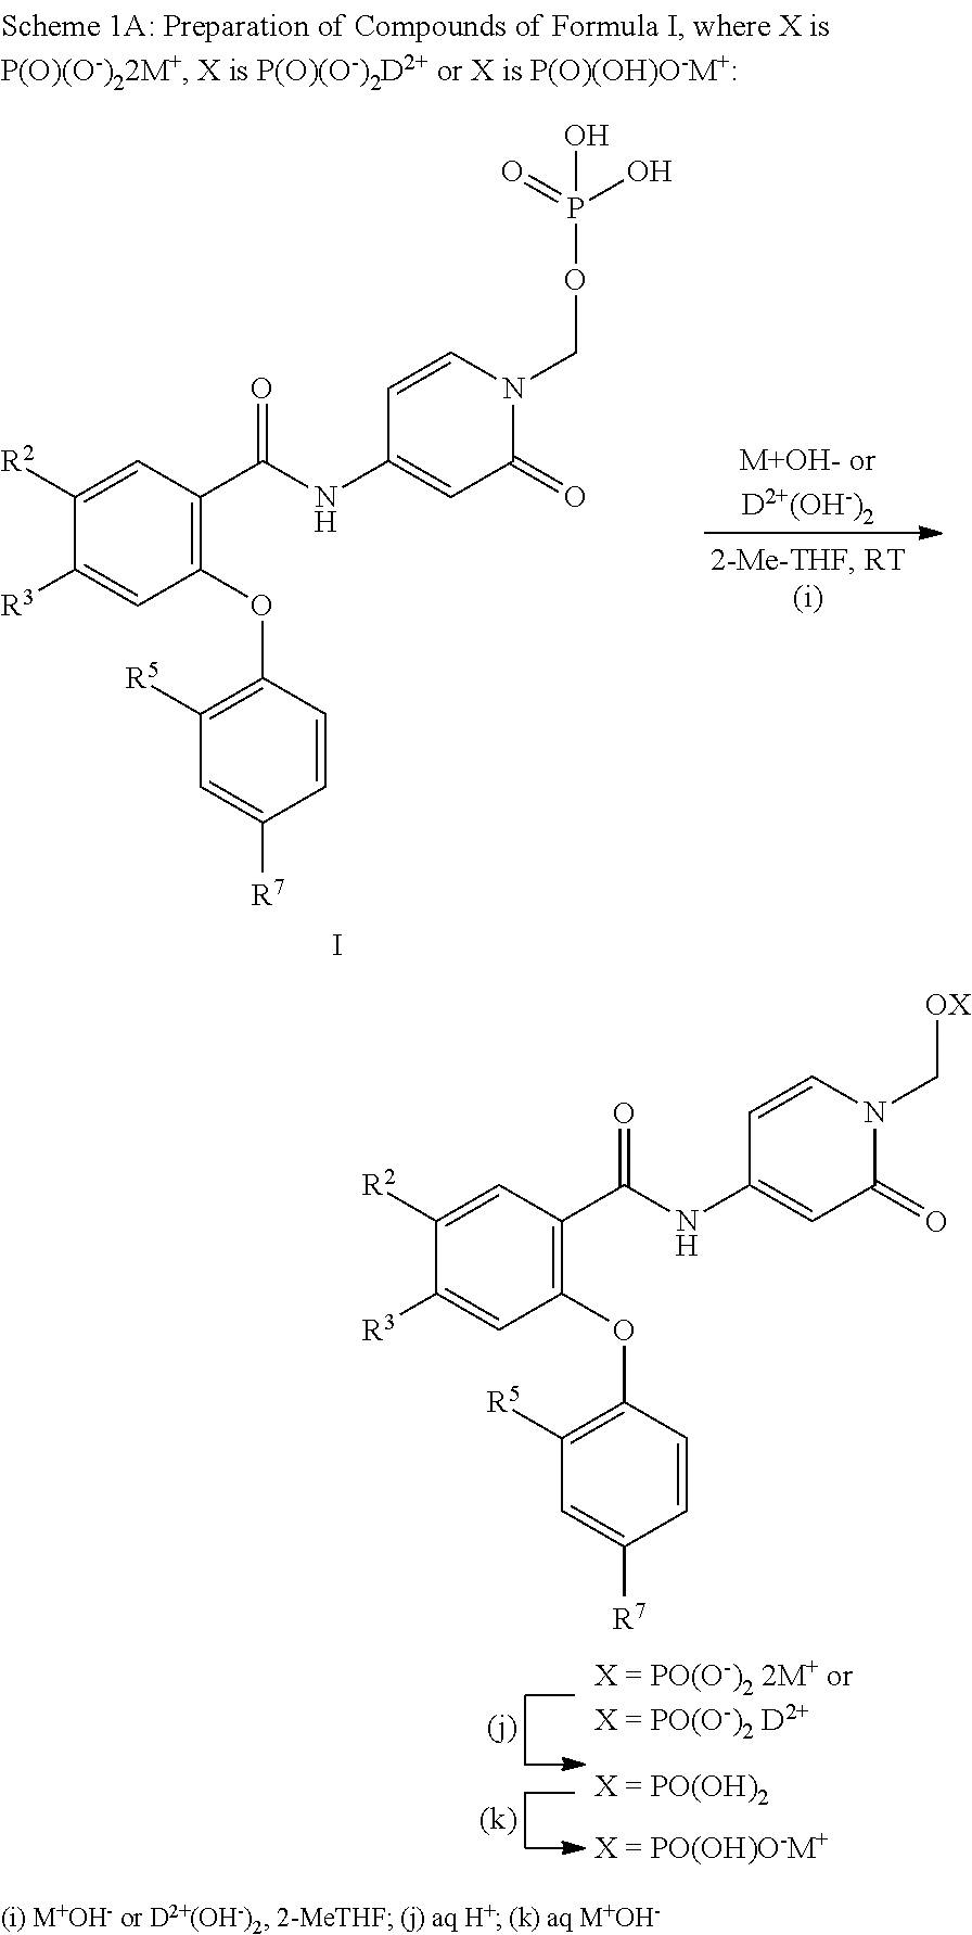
C1([R2])=CC(C(NC2=CC(=O)N(C[OX])C=C2)=O)=C(OC2=C([R5])C=C([R7])C=C2)C=C1[R3].C1([R2])=CC(C(NC2=CC(=O)N(COP(=O)(O)O)C=C2)=O)=C(OC2=C([R5])C=C([R7])C=C2)C=C1[R3].I
